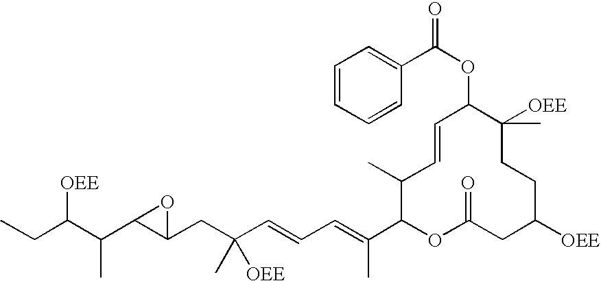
CCC(C(C1C(CC(C=CC=C(C2OC(=O)CC([OEE])CCC([OEE])(C)C(OC(C3=CC=CC=C3)=O)C=CC2C)C)([OEE])C)O1)C)[OEE]
